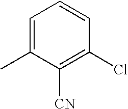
C1=C(C)C([CN])=C(Cl)C=C1
